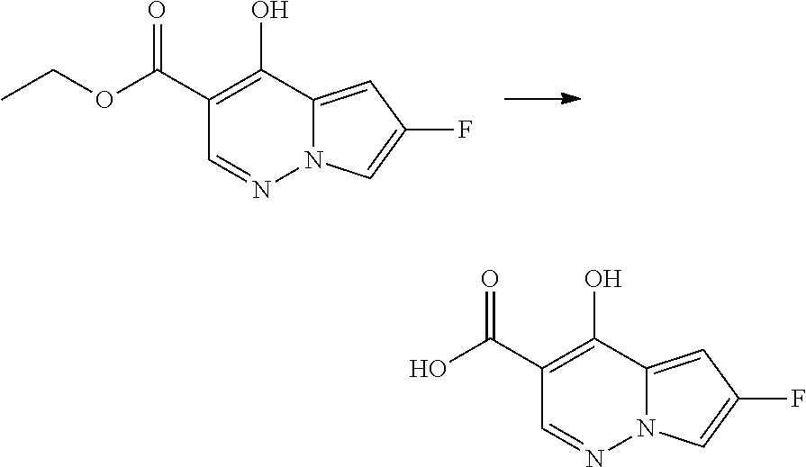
OC1=C(C(=O)OCC)C=NN2C1=CC(F)=C2.OC1=C(C(=O)O)C=NN2C1=CC(F)=C2
